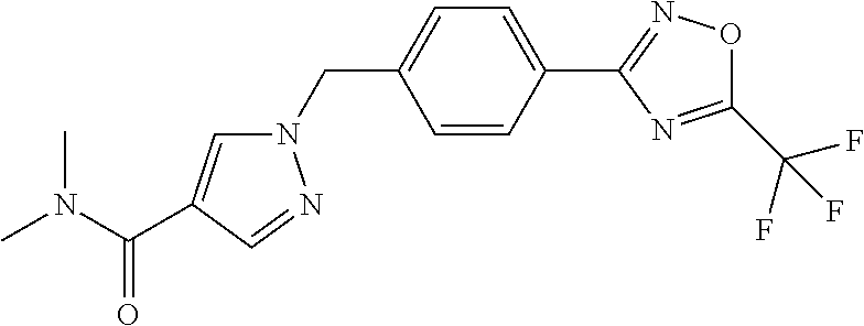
C1=CC(C2=NOC(C(F)(F)F)=N2)=CC=C1CN1C=C(C(N(C)C)=O)C=N1
